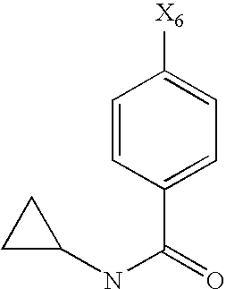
C1=CC(C(=O)NC2CC2)=CC=C1[X6]
